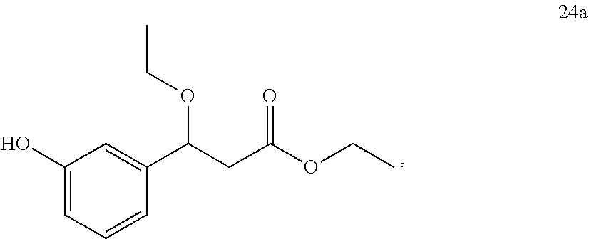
C1(O)=CC=CC(C(CC(OCC)=O)OCC)=C1
